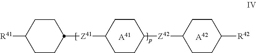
[A41].[A42].C1CC([Z41]C2CCC([R41])CC2)CCC1[Z42]C1CCC([R42])CC1
